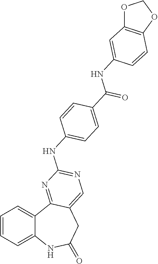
C1=CC=C2C(=C1)C1=NC(NC3=CC=C(C(=O)NC4=CC5=C(OCO5)C=C4)C=C3)=NC=C1CC(=O)N2
